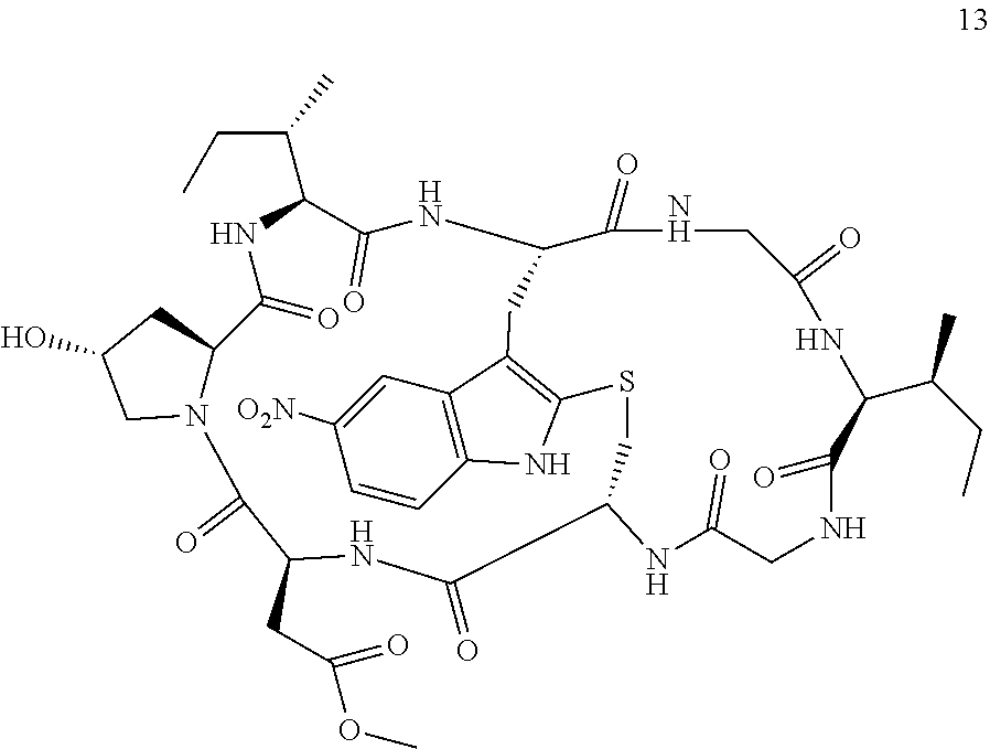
C12=C(C=C([O2N])C=C1)C1=C(N2)SCC2NC(=O)CNC(=O)C(C(CC)C)NC(=O)CNC(=O)C(NC(=O)C(C(CC)C)NC(=O)C3N(CC(O)C3)C(=O)C(CC(=O)OC)NC2=O)C1
